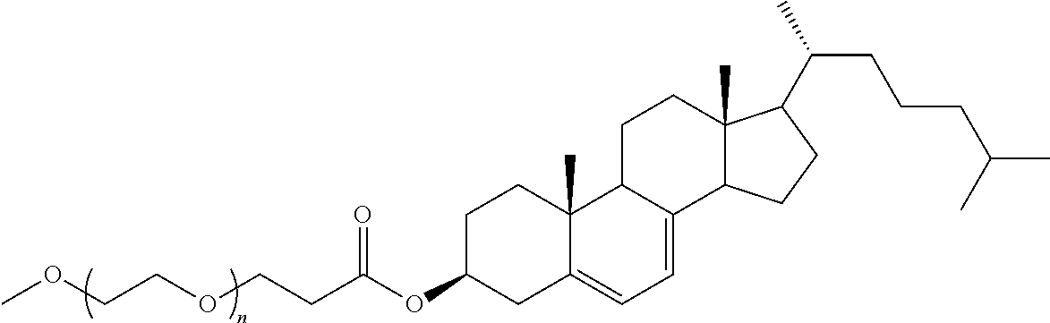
COCCOCCC(OC1CC2=CC=C3C(C2(C)CC1)CCC1(C)C3CCC1C(C)CCCC(C)C)=O
